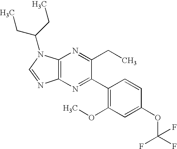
C12=C(N(C(CC)CC)C=N1)N=C(CC)C(C1=C(OC)C=C(OC(F)(F)F)C=C1)=N2
